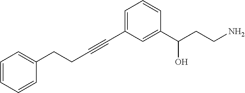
C(#CC1=CC=CC(C(CCN)O)=C1)CCC1=CC=CC=C1
